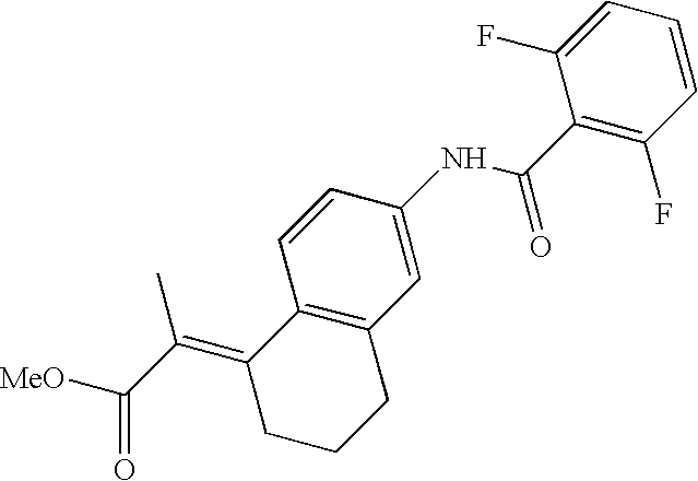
C12=C(C=C(NC(C3=C(F)C=CC=C3F)=O)C=C1)CCCC2=C(C([MeO])=O)C
